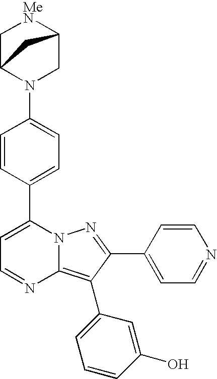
C1C2N(C3=CC=C(C4=CC=NC5=C(C6=CC=CC(O)=C6)C(C6=CC=NC=C6)=NN45)C=C3)CC([MeN]1)C2
